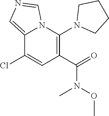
C1(Cl)=CC(C(=O)N(OC)C)=C(N2CCCC2)N2C1=CN=C2
